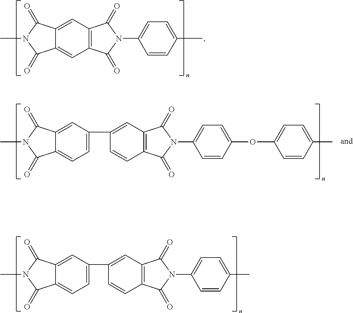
C12=CC3=C(C=C1C(=O)N(C)C2=O)C(=O)N(C1=CC=C(C)C=C1)C3=O.C12=CC(C3=CC4=C(C=C3)C(=O)N(C3=CC=C(OC5=CC=C(C)C=C5)C=C3)C4=O)=CC=C1C(=O)N(C)C2=O.C12=CC(C3=CC4=C(C=C3)C(=O)N(C3=CC=C(C)C=C3)C4=O)=CC=C1C(=O)N(C)C2=O
